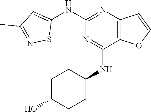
N1=C(NC2CCC(O)CC2)C2=C(N=C1NC1=CC(C)=NS1)C=CO2
